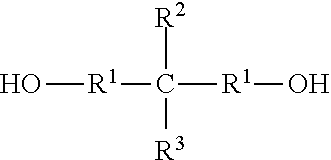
O[R1]C([R1]O)([R2])[R3]
